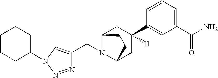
N1(CC2=CN(C3CCCCC3)N=N2)C2CC(C3=CC(C(N)=O)=CC=C3)([H])CC1CC2
